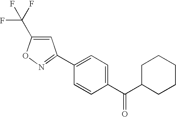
C1=C(C(F)(F)F)ON=C1C1=CC=C(C(=O)C2CCCCC2)C=C1
